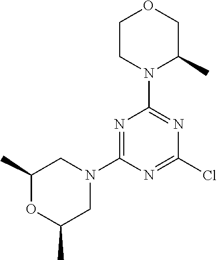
N1=C(N2CC(C)OC(C)C2)N=C(Cl)N=C1N1C(C)COCC1
